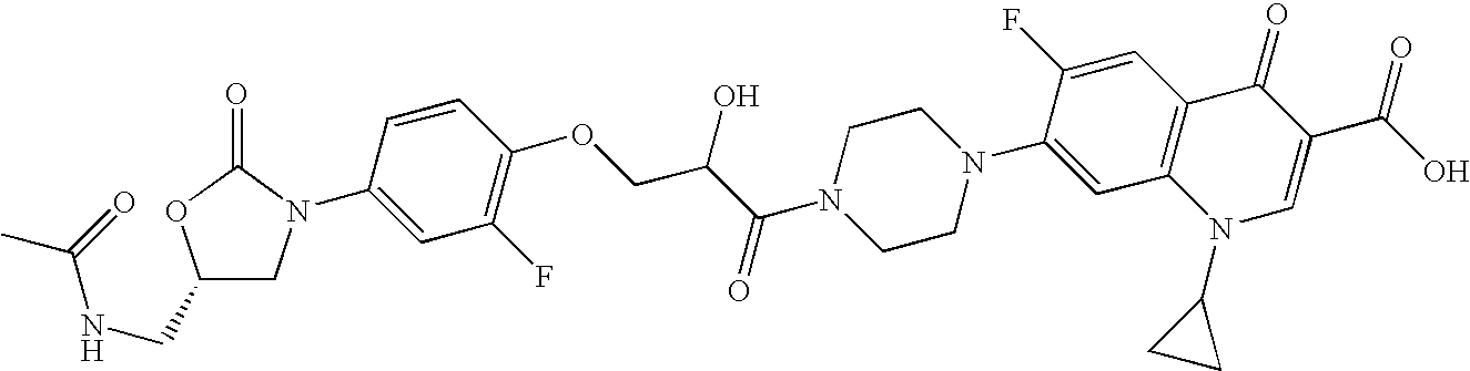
C1(CNC(=O)C)CN(C2=CC(F)=C(OCC(C(=O)N3CCN(C4=CC5=C(C=C4F)C(=O)C(C(O)=O)=CN5C4CC4)CC3)O)C=C2)C(=O)O1
